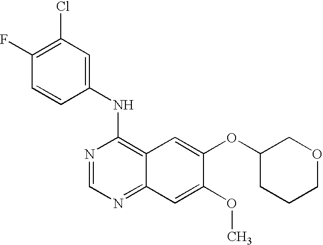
N1=CN=C2C(=C1NC1=CC(Cl)=C(F)C=C1)C=C(OC1CCCOC1)C(OC)=C2
